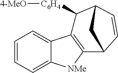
C1=CC=C2C(=C1)C1=C([NMe]2)C2C=CC(C1[C6H4][4-MeO])C2
